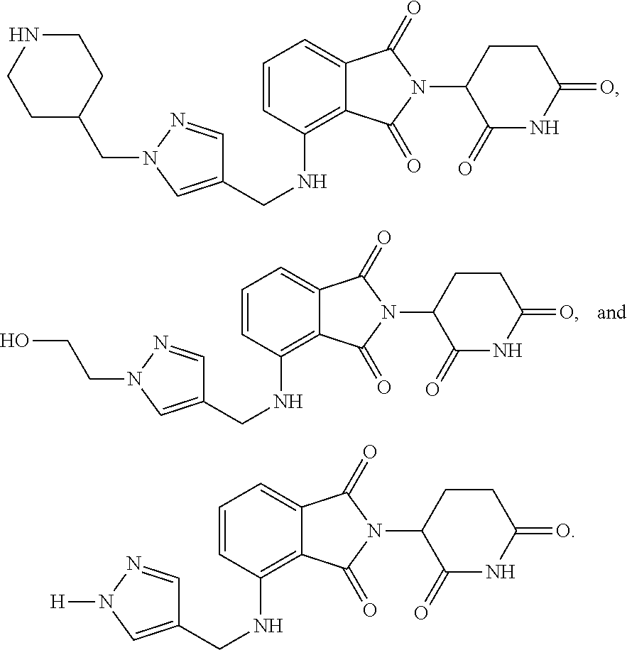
C1=CC(NCC2=CN(CC3CCNCC3)N=C2)=C2C(=C1)C(=O)N(C1C(=O)NC(=O)CC1)C2=O.C1=CC(NCC2=CN([H])N=C2)=C2C(=C1)C(=O)N(C1C(=O)NC(=O)CC1)C2=O.C1=CC(NCC2=CN(CCO)N=C2)=C2C(=C1)C(=O)N(C1C(=O)NC(=O)CC1)C2=O
